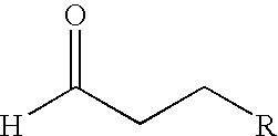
[H]C(CC[R])=O
